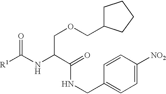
O=C(NC(C(=O)NCC1=CC=C([NO2])C=C1)COCC1CCCC1)[R1]
